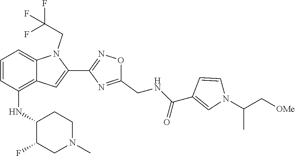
C1=CC(NC2C(F)CN(C)CC2)=C2C(=C1)N(CC(F)(F)F)C(C1=NOC(CNC(C3=CN(C(C[OMe])C)C=C3)=O)=N1)=C2
